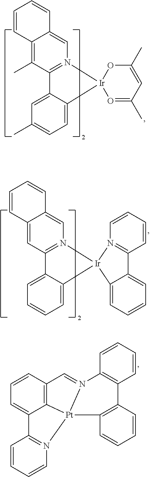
C12=C(C)C3=N(C=C1C=CC=C2)[Ir]1(C2=CC=C(C)C=C32)O=C(C)C=C(C)O1.C12=C3C=CC=C1C1=N(C=CC=C1)[Pt]21N(=C3)C2=C(C=CC=C2)C2=C1C=CC=C2.C12=CC3=N(C=C1C=CC=C2)[Ir]1(C2=CC=CC=C32)N2=C(C=CC=C2)C2=CC=CC=C21
